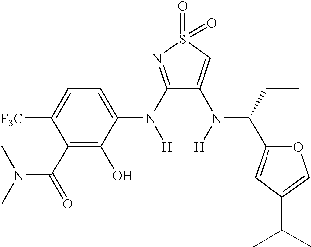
C1(N([H])C2=CC=C([F3C])C(C(N(C)C)=O)=C2O)=NS(=O)(=O)C=C1N([H])C(CC)C1=CC(C(C)C)=CO1
